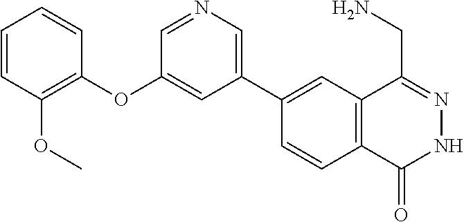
C1(C2=CN=CC(OC3=C(OC)C=CC=C3)=C2)=CC2=C(C=C1)C(=O)NN=C2CN
